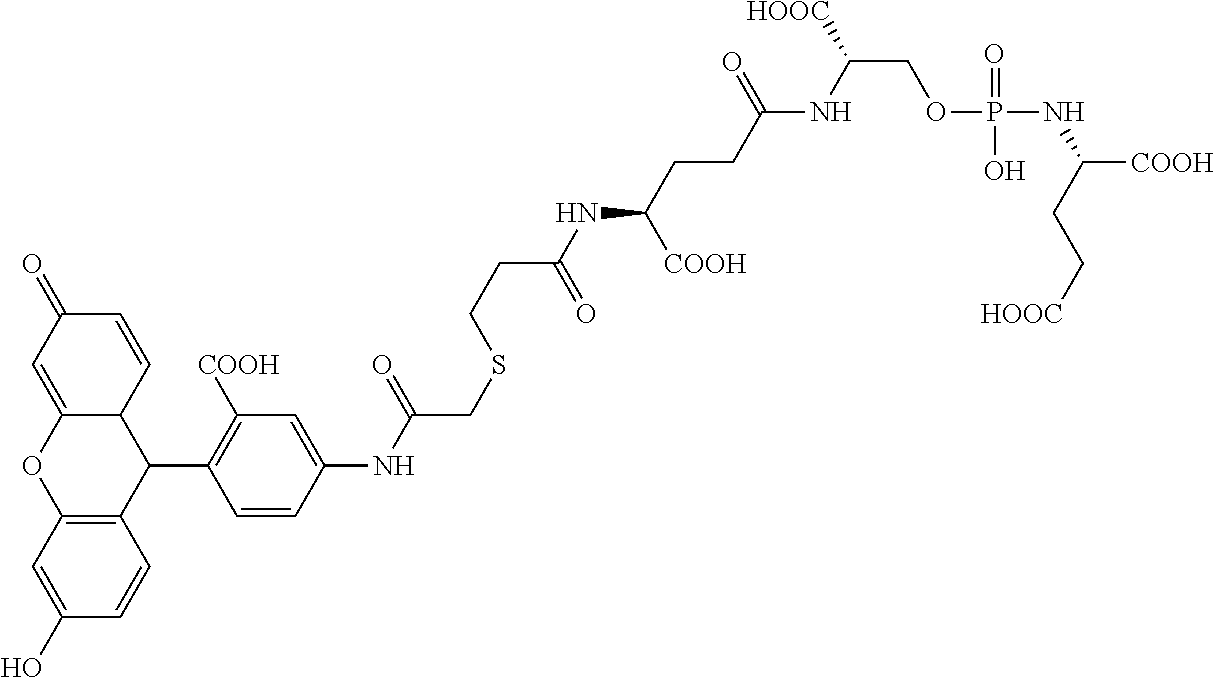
C1(O)=CC2=C(C=C1)C(C1=C([COOH])C=C(NC(CSCCC(NC(CCC(NC(COP(NC([COOH])CC[HOOC])(=O)O)[HOOC])=O)[COOH])=O)=O)C=C1)C1C(=CC(=O)C=C1)O2
